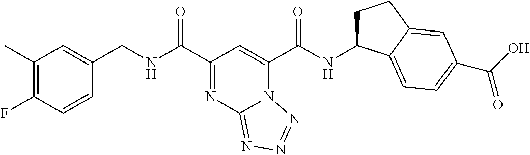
C1(C)=C(F)C=CC(CNC(C2=NC3=NN=NN3C(C(NC3CCC4=CC(C(O)=O)=CC=C34)=O)=C2)=O)=C1
